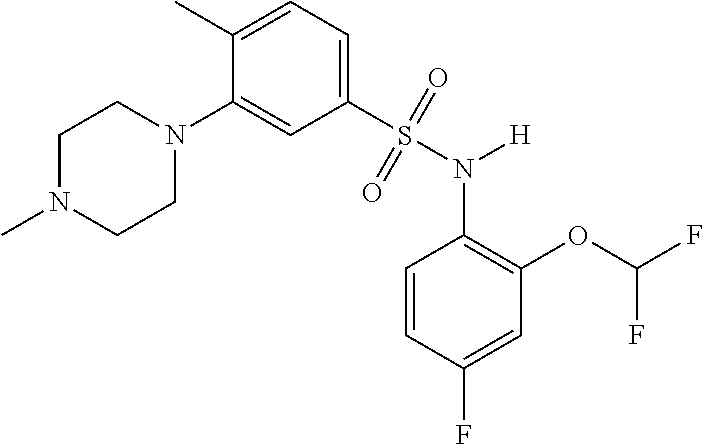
C1N(C)CCN(C2=CC(S(=O)(=O)N([H])C3=C(OC(F)F)C=C(F)C=C3)=CC=C2C)C1
